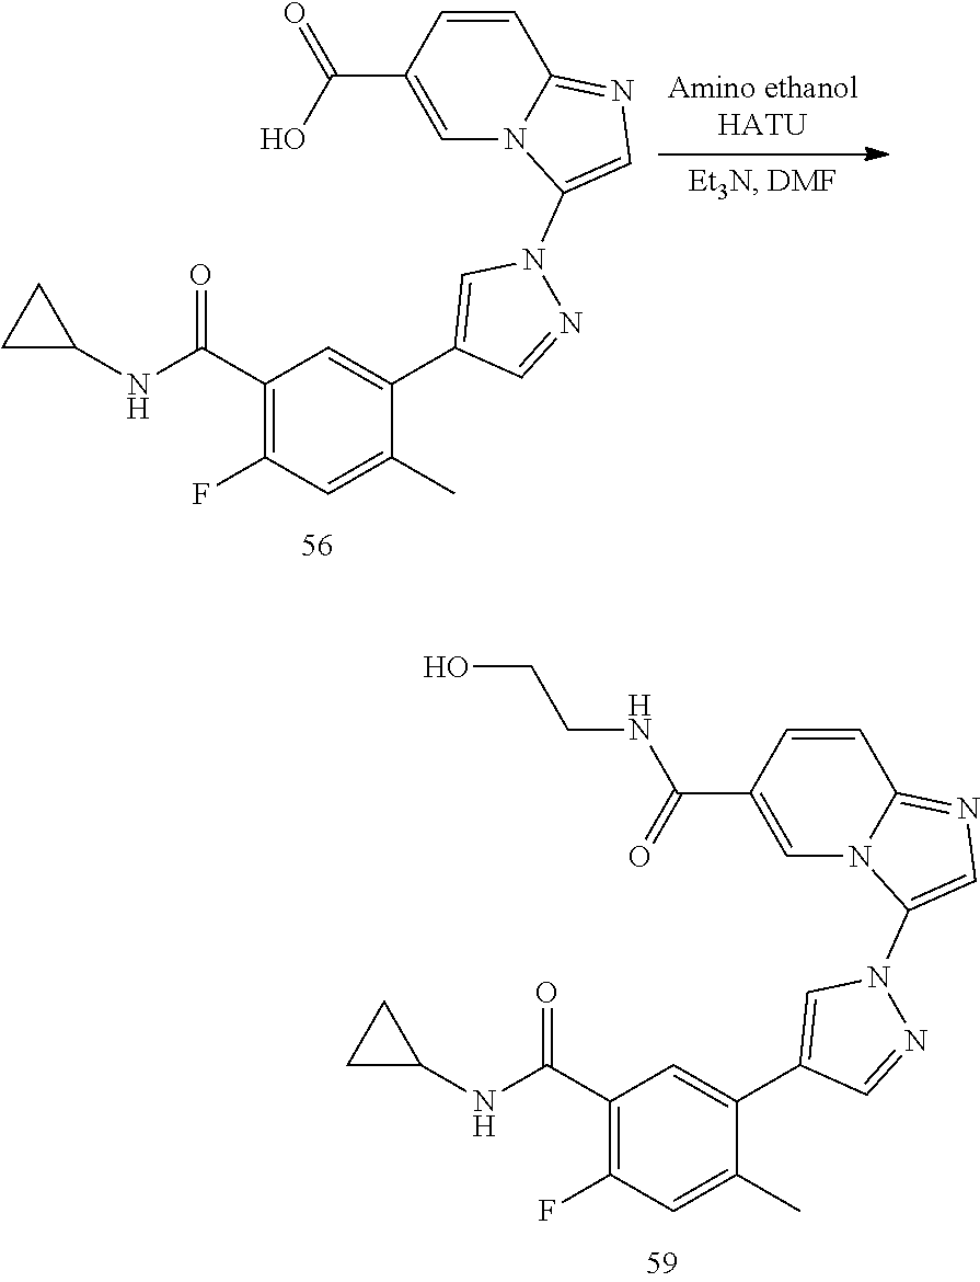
C1(C(NC2CC2)=O)=C(F)C=C(C)C(C2=CN(C3=CN=C4C=CC(C(NCCO)=O)=CN43)N=C2)=C1.C1(C(NC2CC2)=O)=C(F)C=C(C)C(C2=CN(C3=CN=C4C=CC(C(=O)O)=CN43)N=C2)=C1
